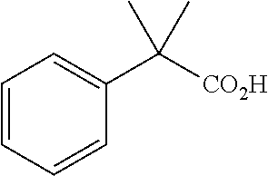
C1=CC=CC(C([CO2H])(C)C)=C1
